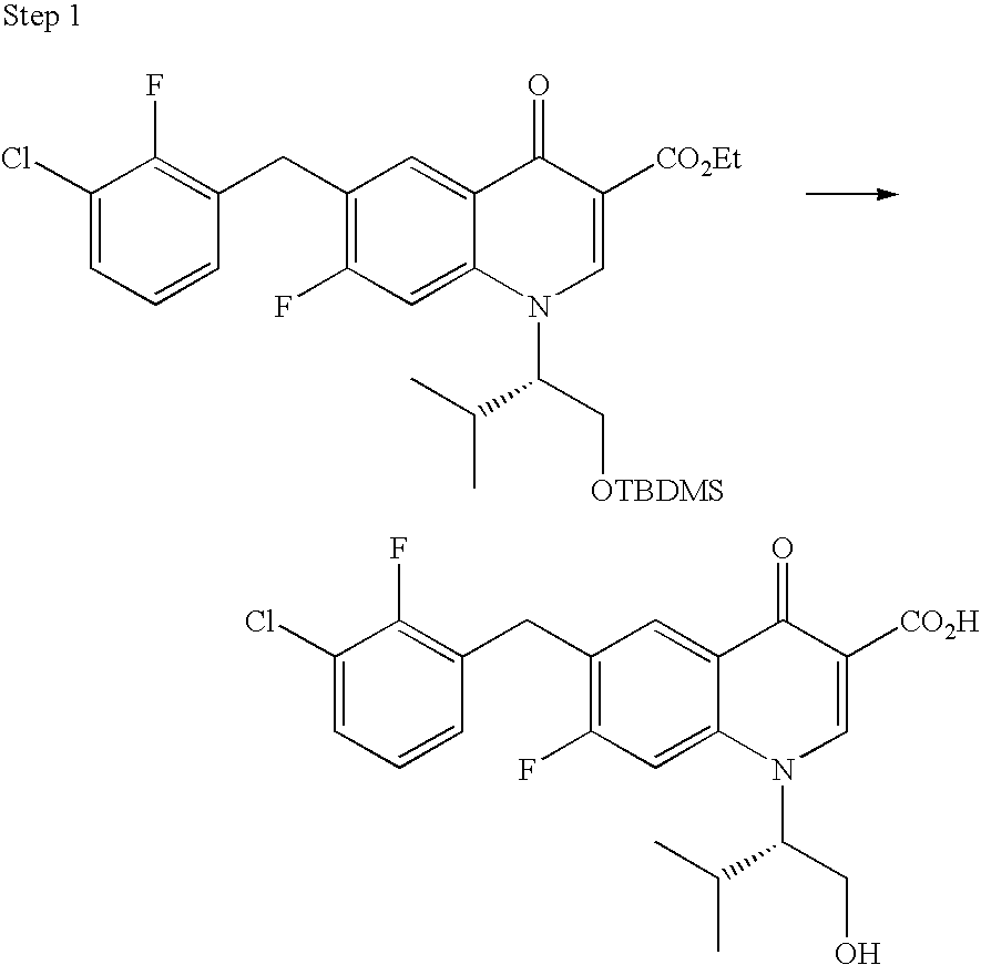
C1(CC2=C(F)C(Cl)=CC=C2)=C(F)C=C2C(=C1)C(=O)C([CO2Et])=CN2C(C(C)C)C[OTBDMS].C1(CC2=C(F)C(Cl)=CC=C2)=C(F)C=C2C(=C1)C(=O)C([CO2H])=CN2C(C(C)C)CO
